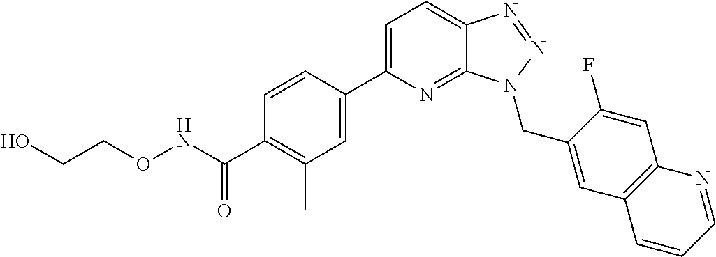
C1=C(C2=CC(C)=C(C(NOCCO)=O)C=C2)N=C2C(=C1)N=NN2CC1=CC2=C(C=C1F)N=CC=C2
